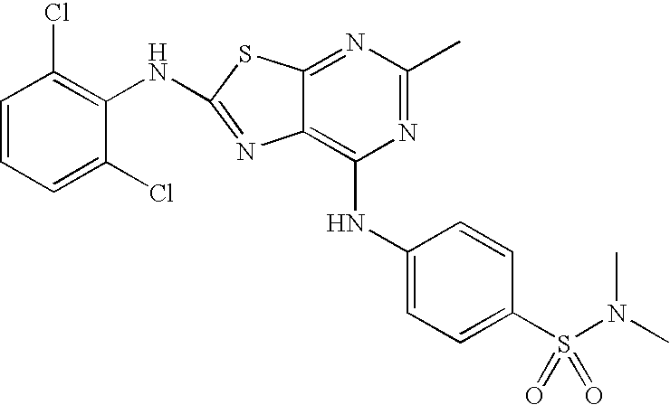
C1(NC2=C(Cl)C=CC=C2Cl)=NC2=C(NC3=CC=C(S(N(C)C)(=O)=O)C=C3)N=C(C)N=C2S1
